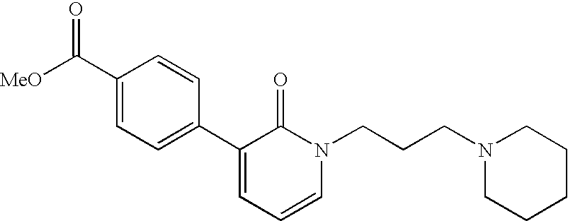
[MeO]C(C1=CC=C(C2=CC=CN(CCCN3CCCCC3)C2=O)C=C1)=O
